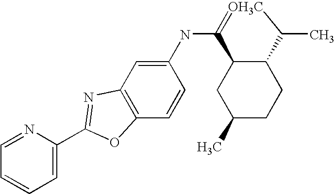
C1(NC2=[OH3C]C(C)C3C2CC(C)CC3)=CC2=C(C=C1)OC(C1=CC=CC=N1)=N2
